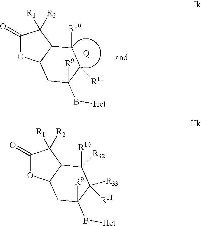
C1(=O)OC2C(C1([R1])[R2])C([R10])([R32])C([R11])([R33])C(B[Het])([R9])C2.C1(=O)OC2C(C1([R1])[R2])C([R10])C([R11])C([R9])(B[Het])C2
